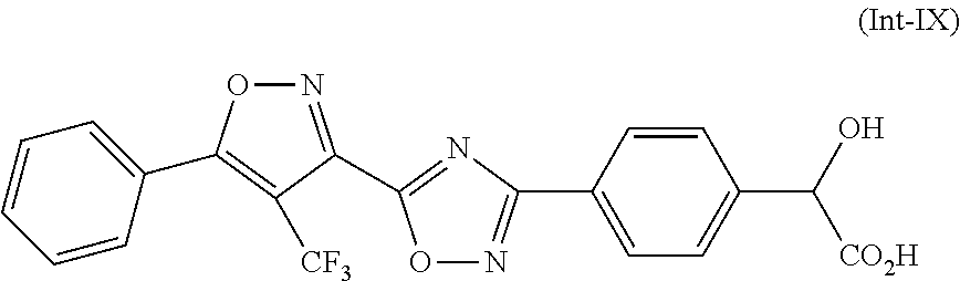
O1N=C(C2=CC=C(C(O)[CO2H])C=C2)N=C1C1=NOC(C2=CC=CC=C2)=C1[CF3]
